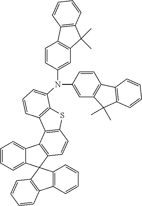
C1=CC=C2C(=C1)C1=C(C=CC3=C1C1=C(S3)C(N(C3=CC4=C(C=C3)C3=C(C4(C)C)C=CC=C3)C3=CC4=C(C=C3)C3=C(C4(C)C)C=CC=C3)=CC=C1)C21C2=C(C=CC=C2)C2=C1C=CC=C2
